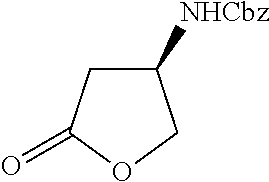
C1([NHCbz])CC(=O)OC1
